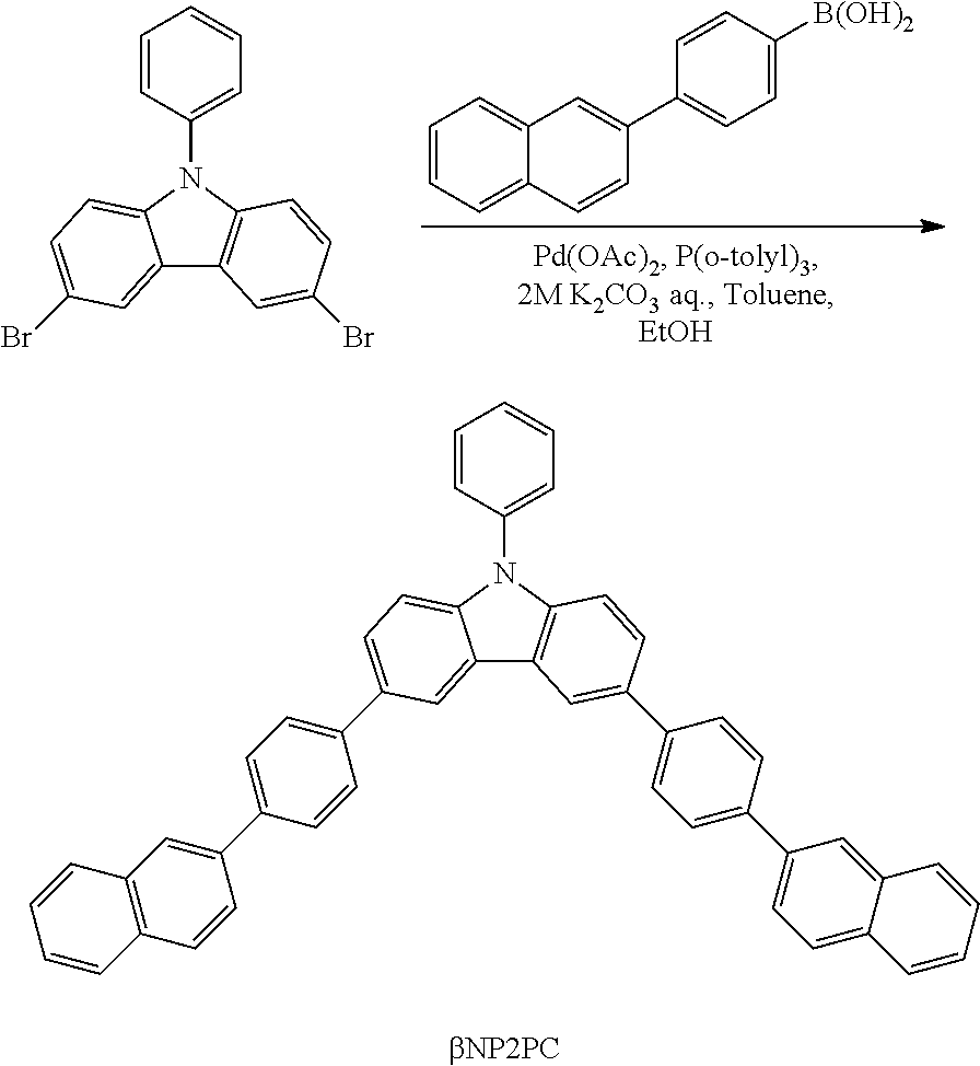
C12=CC(Br)=CC=C1N(C1=CC=CC=C1)C1=C2C=C(Br)C=C1.C1=CC=C2C(=C1)C=C(C1=CC=C([B(OH)2])C=C1)C=C2.C12=CC(C3=CC=C(C4=CC5=C(C=C4)C=CC=C5)C=C3)=CC=C1N(C1=CC=CC=C1)C1=C2C=C(C2=CC=C(C3=CC=C4C(=C3)C=CC=C4)C=C2)C=C1
